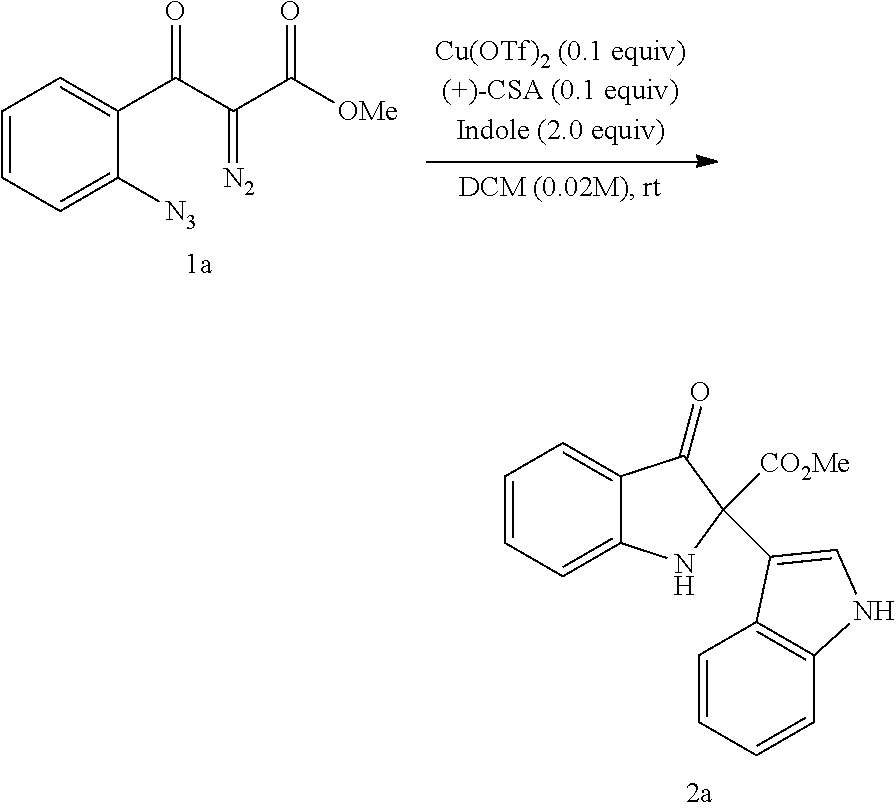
O=C(C1=CC=CC=C1[N3])C(=[N2])C(=O)[OMe].C1=CC=CC2=C1C(C1([CO2Me])NC3=CC=CC=C3C1=O)=CN2
